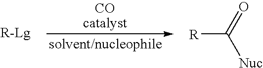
[R]C(=O)[Nuc]
